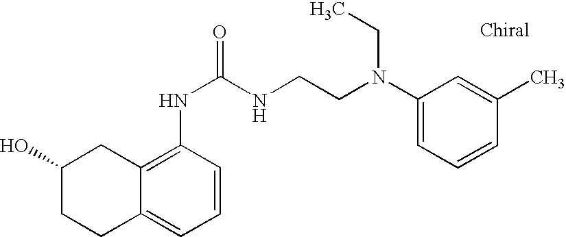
C1(O)CCC2=CC=CC(NC(NCCN(C3=CC=CC(C)=C3)CC)=O)=C2C1
